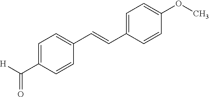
C1=C(C(=O)[H])C=CC(C=CC2=CC=C(OC)C=C2)=C1
